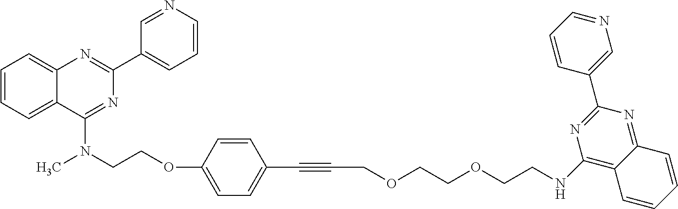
C1=CC=C2C(=C1)N=C(C1=CC=CN=C1)N=C2N(C)CCOC1=CC=C(C#CCOCCOCCNC2=C3C(=NC(C4=CN=CC=C4)=N2)C=CC=C3)C=C1
